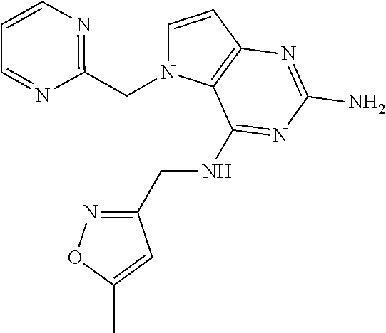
C1=CC2=C(N1CC1=NC=CC=N1)C(NCC1=NOC(C)=C1)=NC(N)=N2
